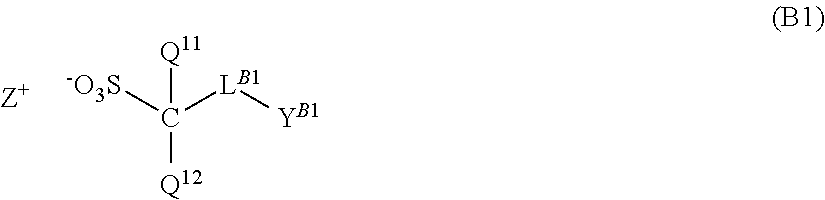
[-O3S]C([LB1][YB1])([Q12])[Q11]
